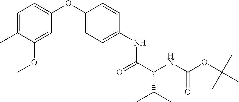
O=C(C(NC(OC(C)(C)C)=O)C(C)C)NC1=CC=C(OC2=CC=C(C)C(OC)=C2)C=C1
